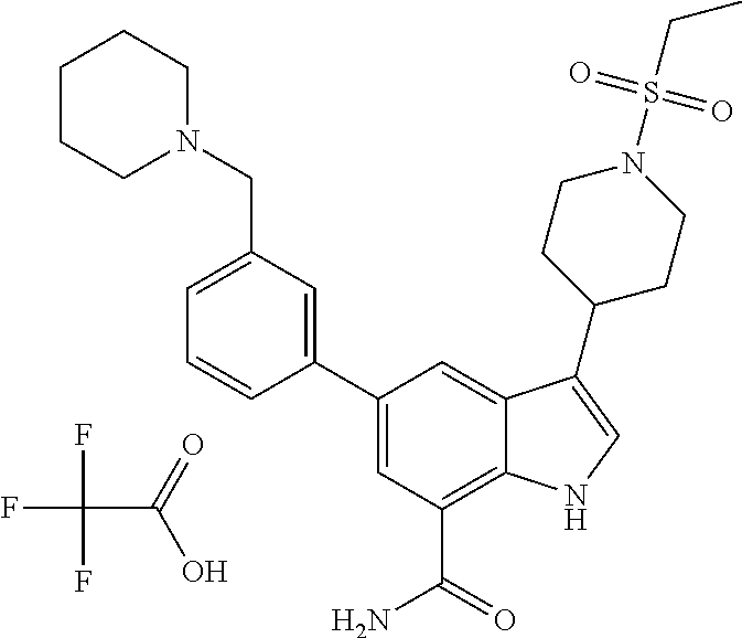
C1=C(C2=CC(CN3CCCCC3)=CC=C2)C=C2C(=C1C(=O)N)NC=C2C1CCN(S(CC)(=O)=O)CC1.FC(F)(F)C(=O)O
